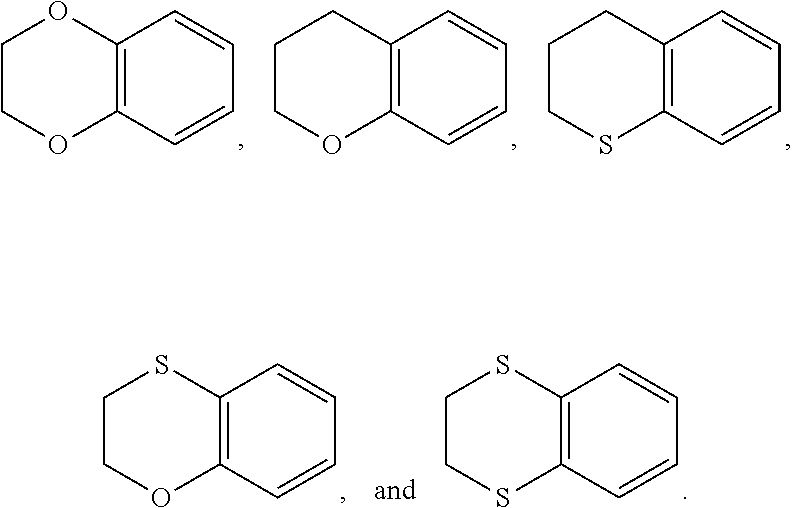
C12=C(C=CC=C1)OCCO2.C12=C(C=CC=C1)OCCC2.C12=C(C=CC=C1)SCCC2.C12=C(C=CC=C1)OCCS2.C12=C(C=CC=C1)SCCS2
